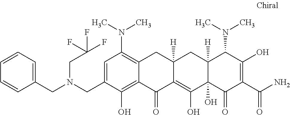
C1=C(CN(CC2=CC=CC=C2)CC(F)(F)F)C(O)=C2C(=C1N(C)C)CC1([H])C(=C(O)C3(O)C([H])(C1)C(N(C)C)C(O)=C(C(N)=O)C3=O)C2=O
